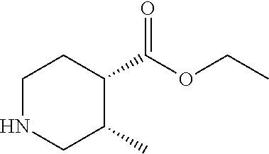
N1CC(C)C(C(=O)OCC)CC1
